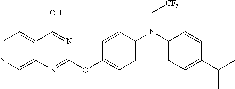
C1=NC=C2C(=C1)C(O)=NC(OC1=CC=C(N(C3=CC=C(C(C)C)C=C3)C[CF3])C=C1)=N2
